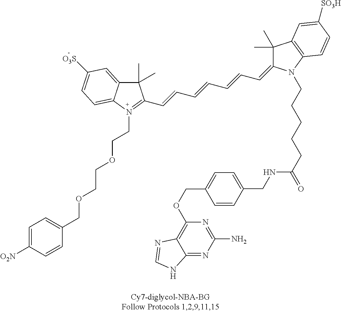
C(C=CC=C1C(C)(C)C2=C(N1CCCCCC(=O)NCC1=CC=C(COC3=C4C(=NC(N)=N3)NC=N4)C=C1)C=CC([SO3H])=C2)=CC=CC1=N(CCOCCOCC2=CC=C([O2N])C=C2)C2=CC=C([O3S])C=C2C1(C)C
